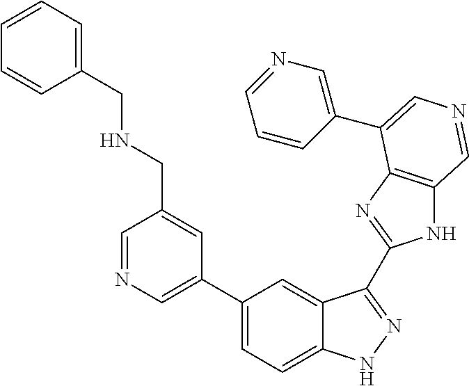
C1(C2=CN=CC(CNCC3=CC=CC=C3)=C2)=CC=C2C(=C1)C(C1=NC3=C(N1)C=NC=C3C1=CN=CC=C1)=NN2
